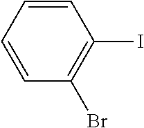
C1=CC(Br)=C(I)C=C1
